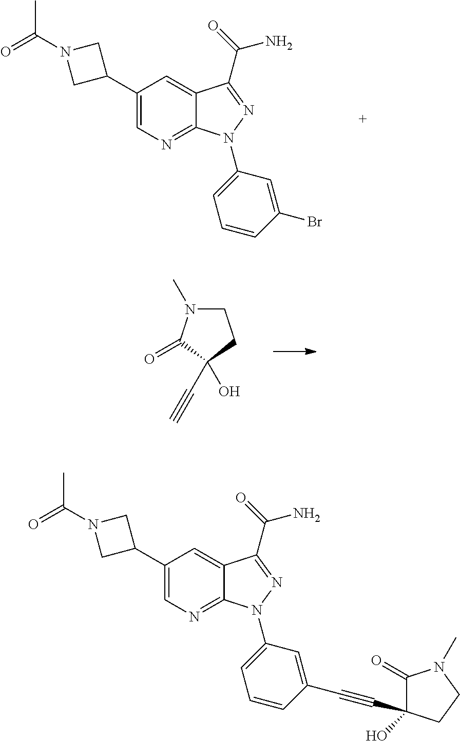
C1(C2CN(C(C)=O)C2)=CN=C2C(=C1)C(C(=O)N)=NN2C1=CC=CC(Br)=C1.C1N(C)C(=O)C(C#C)(O)C1.C1(C2CN(C(C)=O)C2)=CN=C2C(=C1)C(C(=O)N)=NN2C1=CC=CC(C#CC2(O)C(=O)N(C)CC2)=C1
